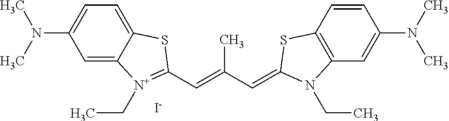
C1=C2C(=CC=C1N(C)C)SC(C=C(C=C1SC3=C(C=C(N(C)C)C=C3)N1CC)C)=[N+]2CC.[I-]
